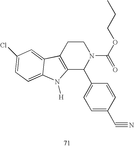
C12=C(CCN(C(=O)OCCC)C1C1=CC=C(C#N)C=C1)C1=CC(Cl)=CC=C1N2[H]
